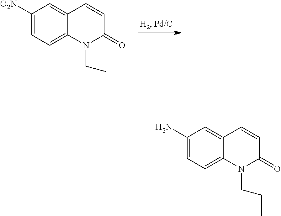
C1([O2N])=CC=C2C(=C1)C=CC(=O)N2CCC.C1(N)=CC=C2C(=C1)C=CC(=O)N2CCC
